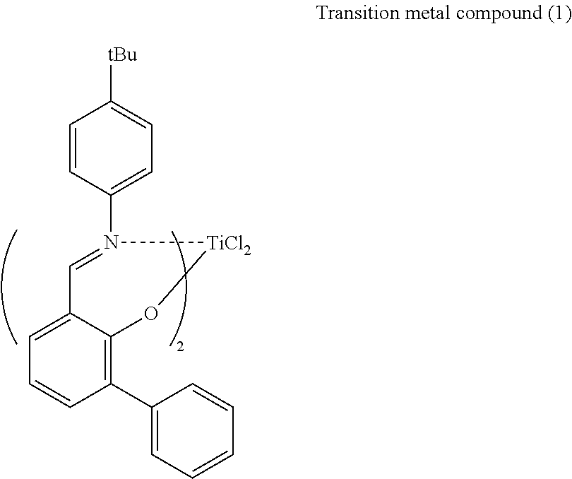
C1=C2C(=C(C3=CC=CC=C3)C=C1)O[TiCl2]N(C1=CC=C([tBu])C=C1)=C2
